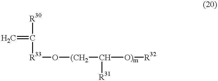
C=C([R30])[R33]O[(CH2]C([O)m][R32])[R31]
